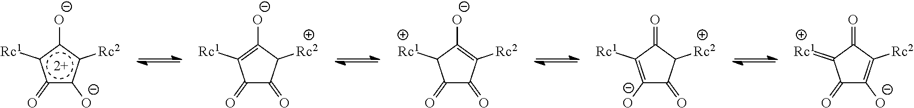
c1(=O)c([O-])c([Rc2])c([O-])c1[Rc1].C1(=O)C(=O)C([Rc2])C([O-])=C1[Rc1].C1(=O)C(=O)C([Rc2])=C([O-])C1[Rc1].C1([O-])=C([Rc1])C(=O)C([Rc2])C1=O.C1(=O)C([O-])=C([Rc2])C(=O)C1=[Rc1]
